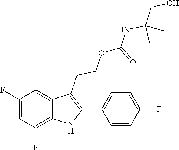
C1(C2=C(CCOC(NC(CO)(C)C)=O)C3=CC(F)=CC(F)=C3N2)=CC=C(F)C=C1
